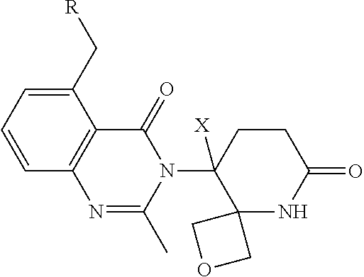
C1(C[R])=CC=CC2=C1C(=O)N(C1([X])C3(NC(=O)CC1)COC3)C(C)=N2
